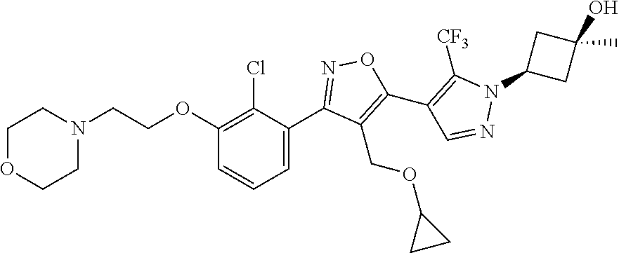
C1(C2=NOC(C3=C([CF3])N(C4CC(O)(C)C4)N=C3)=C2COC2CC2)=CC=CC(OCCN2CCOCC2)=C1Cl
